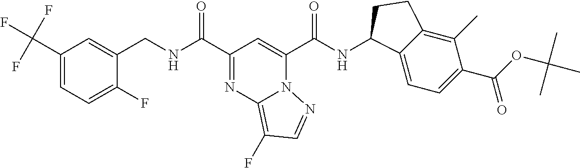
C1(C(F)(F)F)=CC=C(F)C(CNC(C2=NC3=C(F)C=NN3C(C(NC3C4=CC=C(C(OC(C)(C)C)=O)C(C)=C4CC3)=O)=C2)=O)=C1
